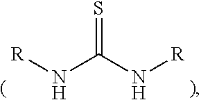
[R]NC(N[R])=S
